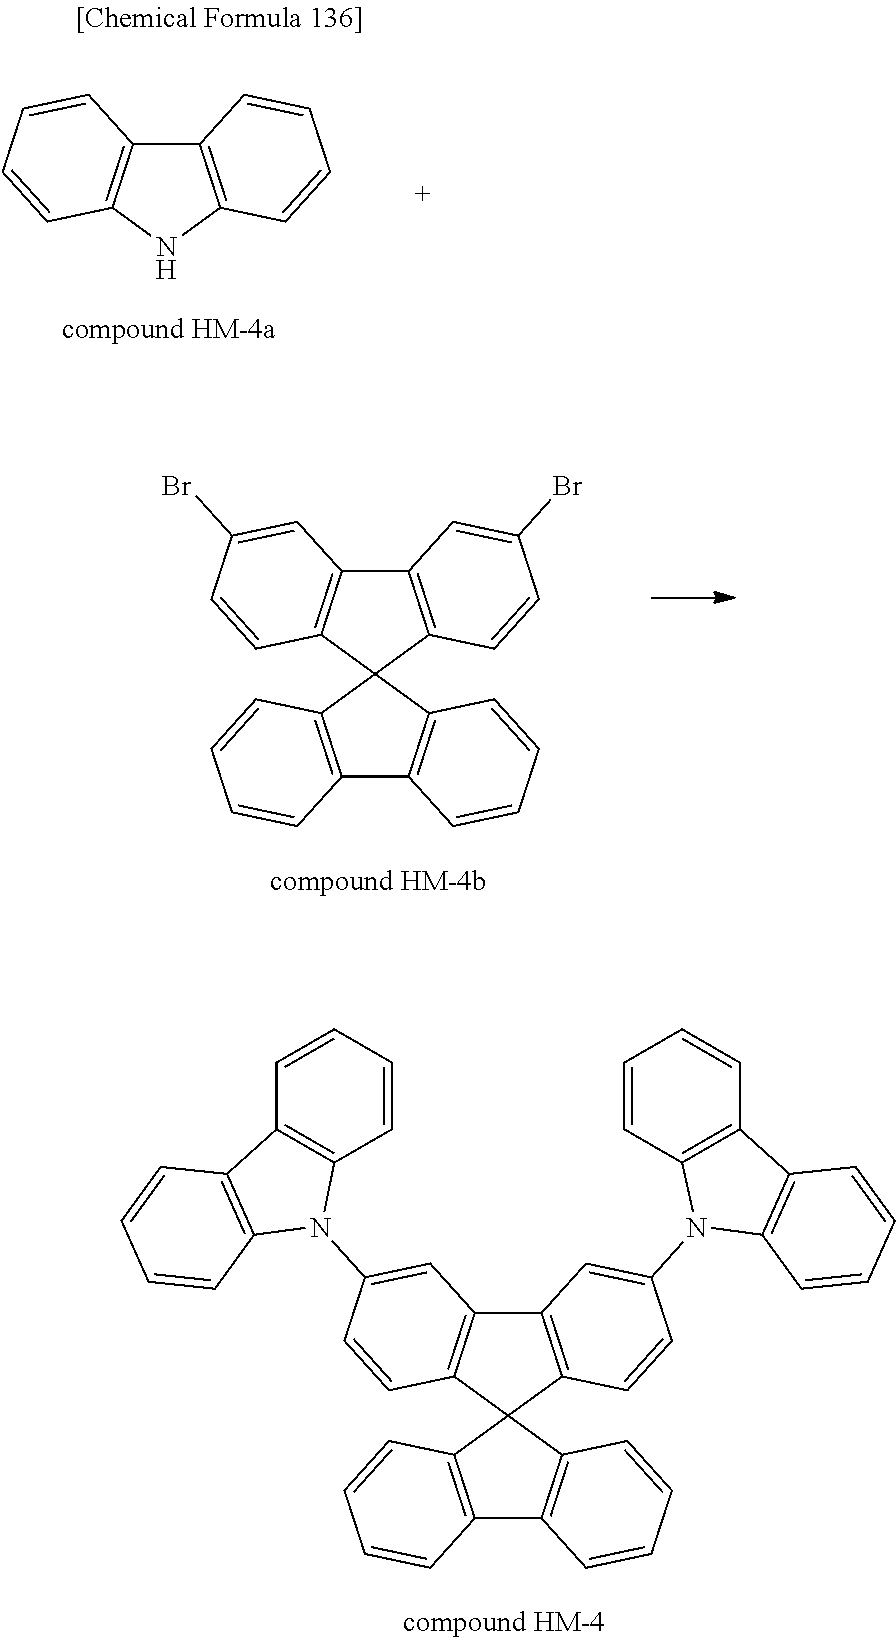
C12=C(C3(C4=C1C=C(Br)C=C4)C1=C(C4=C3C=CC=C4)C=CC=C1)C=CC(Br)=C2.C12=C(C3(C4=C1C=C(N1C5=C(C6=C1C=CC=C6)C=CC=C5)C=C4)C1=C(C4=C3C=CC=C4)C=CC=C1)C=CC(N1C3=C(C4=C1C=CC=C4)C=CC=C3)=C2.C12=C(NC3=C1C=CC=C3)C=CC=C2
